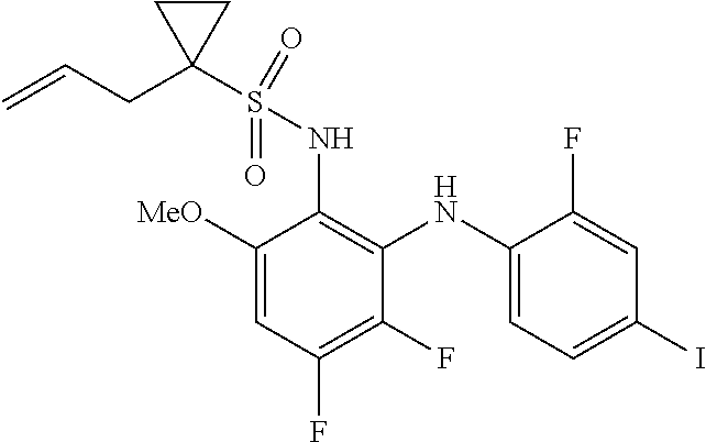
C1(F)=C(F)C=C([MeO])C(NS(C2(CC=C)CC2)(=O)=O)=C1NC1=CC=C(I)C=C1F
